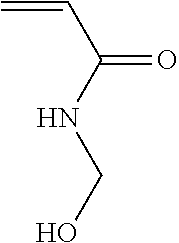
C=CC(=O)NCO
